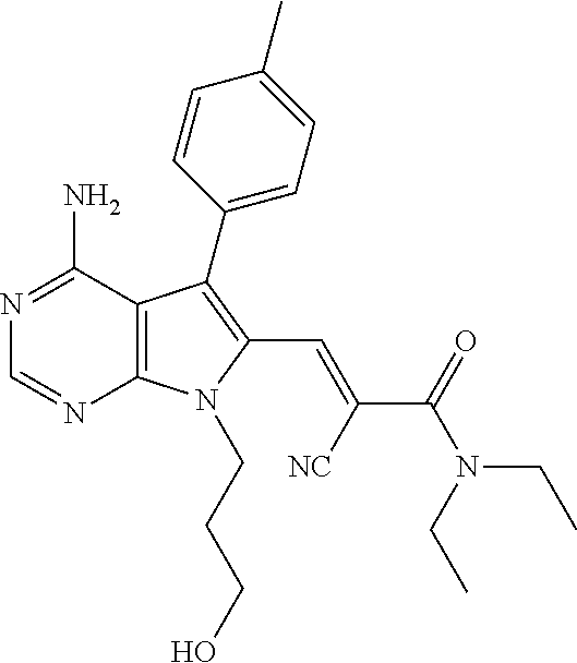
N1=C(N)C2=C(N=C1)N(CCCO)C(C=C(C(=O)N(CC)CC)[NC])=C2C1=CC=C(C)C=C1
